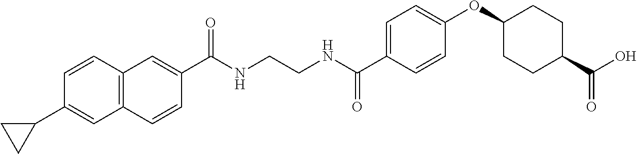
C1(C(NCCNC(C2=CC=C(OC3CCC(C(O)=O)CC3)C=C2)=O)=O)=CC2=C(C=C1)C=C(C1CC1)C=C2
